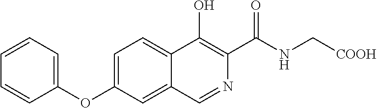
C1(OC2=CC=C3C(=C2)C=NC(C(NC[COOH])=O)=C3O)=CC=CC=C1
